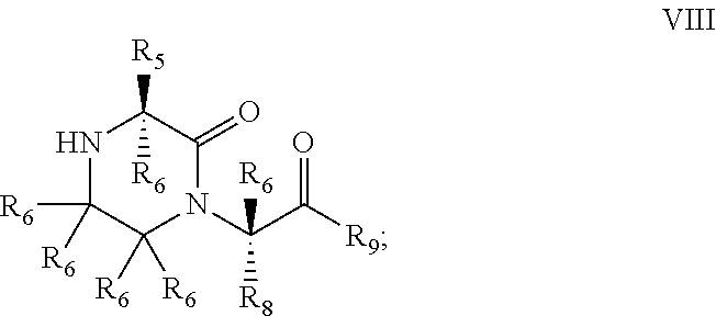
N1C([R6])([R6])C([R6])([R6])N(C(C(=O)[R9])([R6])[R8])C(=O)C1([R5])[R6]
